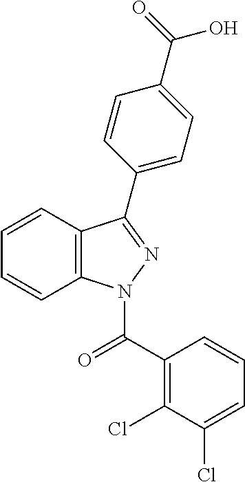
C1=CC2=C(C=C1)N(C(C1=C(Cl)C(Cl)=CC=C1)=O)N=C2C1=CC=C(C(=O)O)C=C1
